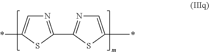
N1=C(C2=NC=C(*)S2)SC(*)=C1
